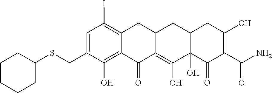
C1=C(CSC2CCCCC2)C(O)=C2C(=C1I)CC1C(=C(O)C3(O)C(C1)CC(O)=C(C(N)=O)C3=O)C2=O
